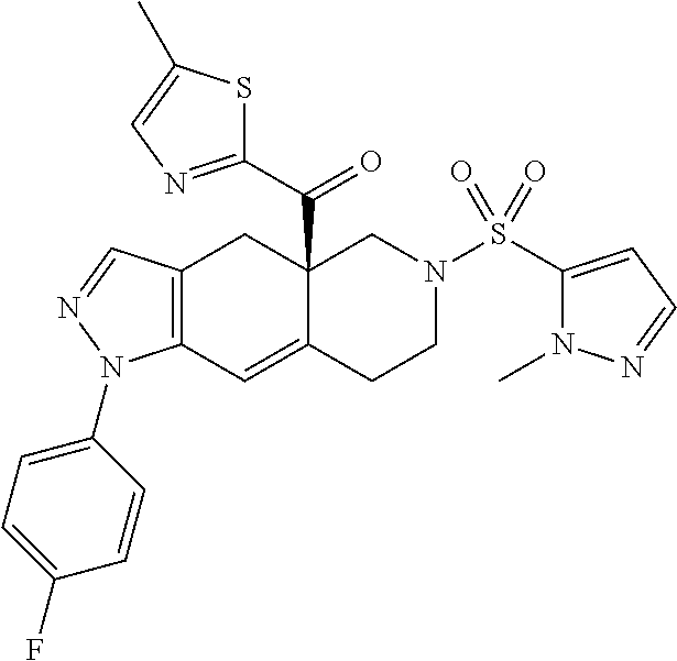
C12(C(C3=NC=C(C)S3)=O)C(=CC3=C(C1)C=NN3C1=CC=C(F)C=C1)CCN(S(C1=CC=NN1C)(=O)=O)C2
